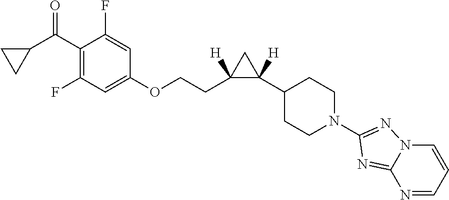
C1(C(C2CC2)=O)=C(F)C=C(OCCC2([H])C(C3CCN(C4=NN5C=CC=NC5=N4)CC3)([H])C2)C=C1F
